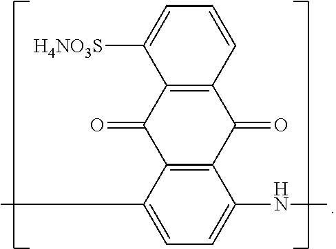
C1([H4NO3S])=CC=CC2=C1C(=O)C1=C(C2=O)C(NC)=CC=C1C
